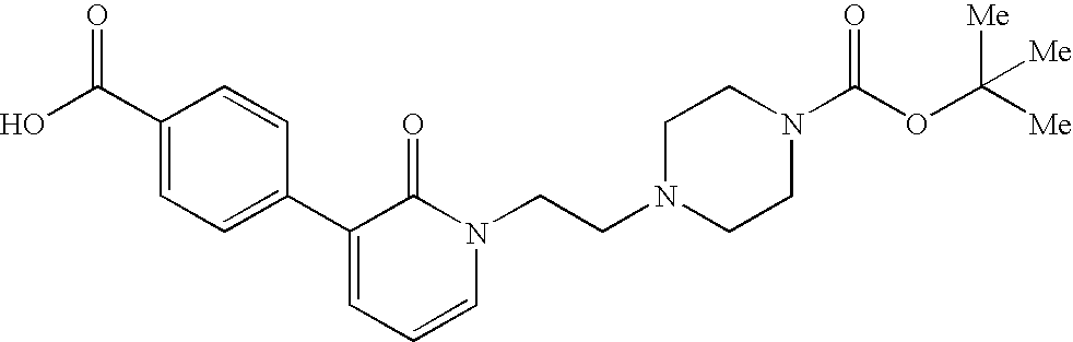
C1(C2=CC=C(C(O)=O)C=C2)=CC=CN(CCN2CCN(C(OC([Me])([Me])[Me])=O)CC2)C1=O
